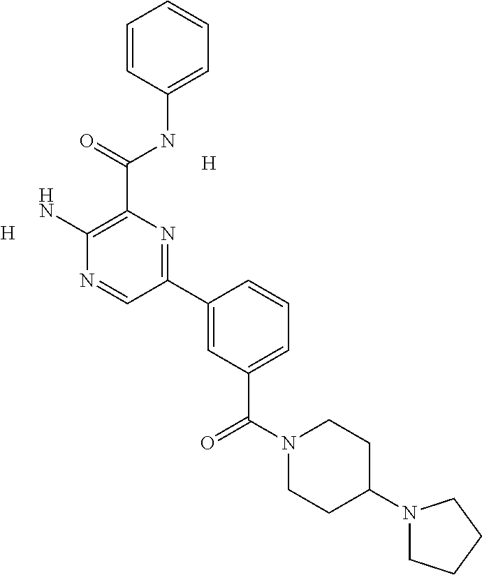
[H].[H].C1(C(NC2=CC=CC=C2)=O)=C(N)N=CC(C2=CC(C(N3CCC(N4CCCC4)CC3)=O)=CC=C2)=N1
